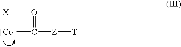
[Co](C(=O)[Z][T])[X]
